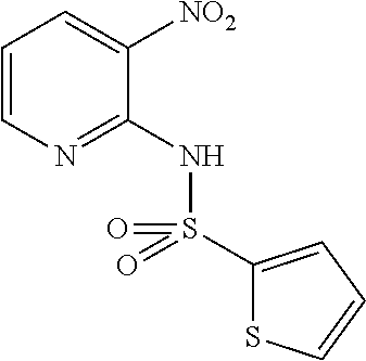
C1=CN=C(NS(C2=CC=CS2)(=O)=O)C([NO2])=C1
